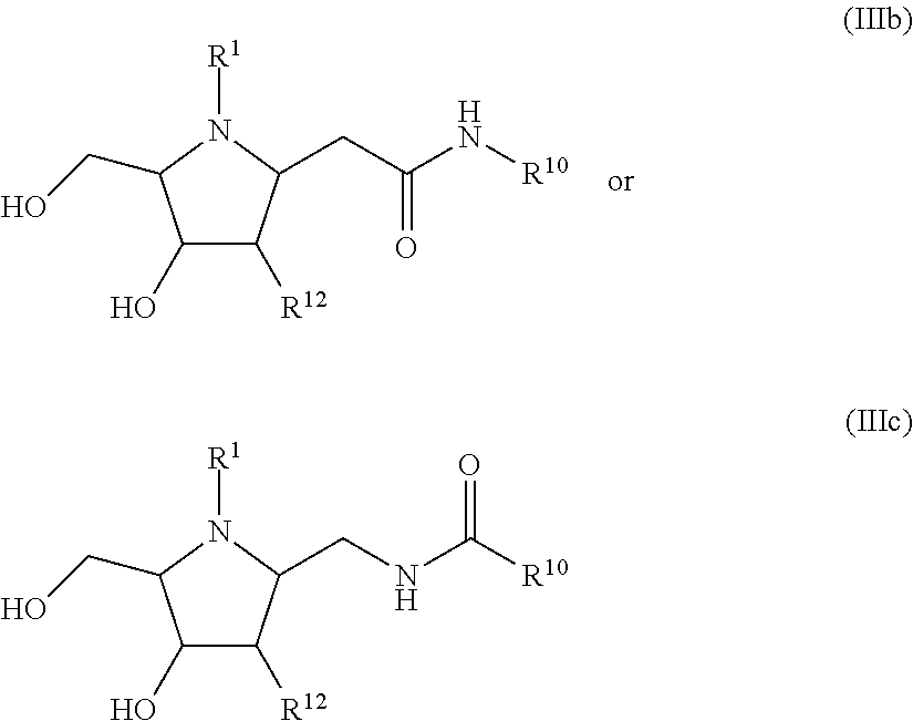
[R1]N1C(CO)C(O)C([R12])C1CC(=O)N[R10].[R1]N1C(CO)C(O)C([R12])C1CNC([R10])=O
